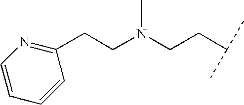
C(CN(CCC(C)C)C)C1=NC=CC=C1
